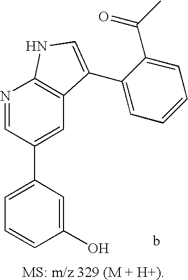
C1=C(C2=CC3=C(N=C2)NC=C3C2=CC=CC=C2C(C)=O)C=C(O)C=C1
